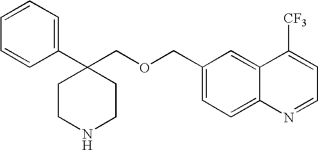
C1(C2(COCC3=CC=C4C(=C3)C([CF3])=CC=N4)CCNCC2)=CC=CC=C1
